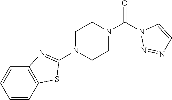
O=C(N1N=NC=C1)N1CCN(C2=NC3=C(S2)C=CC=C3)CC1
